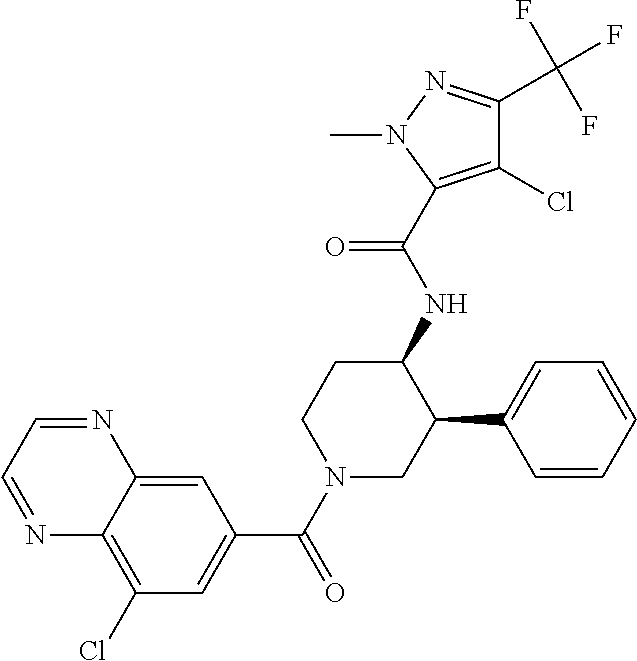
C1(Cl)=C2C(=CC(C(N3CC(C4=CC=CC=C4)C(NC(=O)C4=C(Cl)C(C(F)(F)F)=NN4C)CC3)=O)=C1)N=CC=N2
